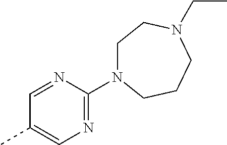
C1=NC(N2CCN(CC)CCC2)=NC=C1C
